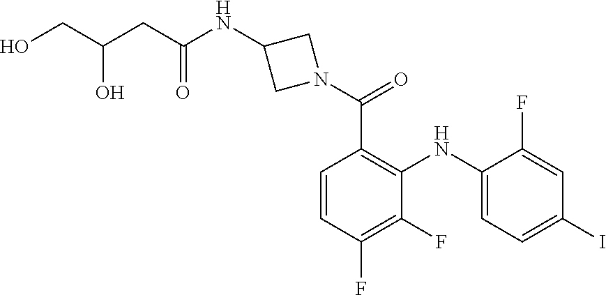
C1=C(F)C(NC2=C(C(=O)N3CC(NC(CC(CO)O)=O)C3)C=CC(F)=C2F)=CC=C1I
